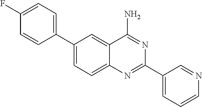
C1(C2=CC=C(F)C=C2)=CC=C2C(=C1)C(N)=NC(C1=CC=CN=C1)=N2
